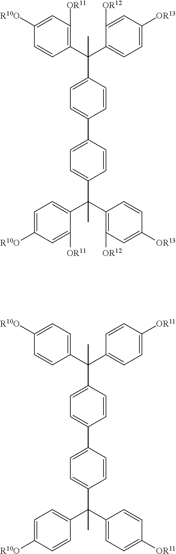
C1(C(C2=CC=C(C3=CC=C(C(C4=CC=C([R10O])C=C4[OR11])(C4=C([OR12])C=C([OR13])C=C4)C)C=C3)C=C2)(C2=CC=C([OR13])C=C2[OR12])C)=C([OR11])C=C([R10O])C=C1.C1(C(C2=CC=C(C3=CC=C(C(C4=CC=C([R10O])C=C4)(C4=CC=C([OR11])C=C4)C)C=C3)C=C2)(C2=CC=C([OR11])C=C2)C)=CC=C([R10O])C=C1
